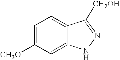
C1([CH3O])=CC=C2C(=C1)NN=C2[CH2OH]
